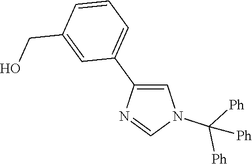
OCC1=CC(C2=CN(C([Ph])([Ph])[Ph])C=N2)=CC=C1
